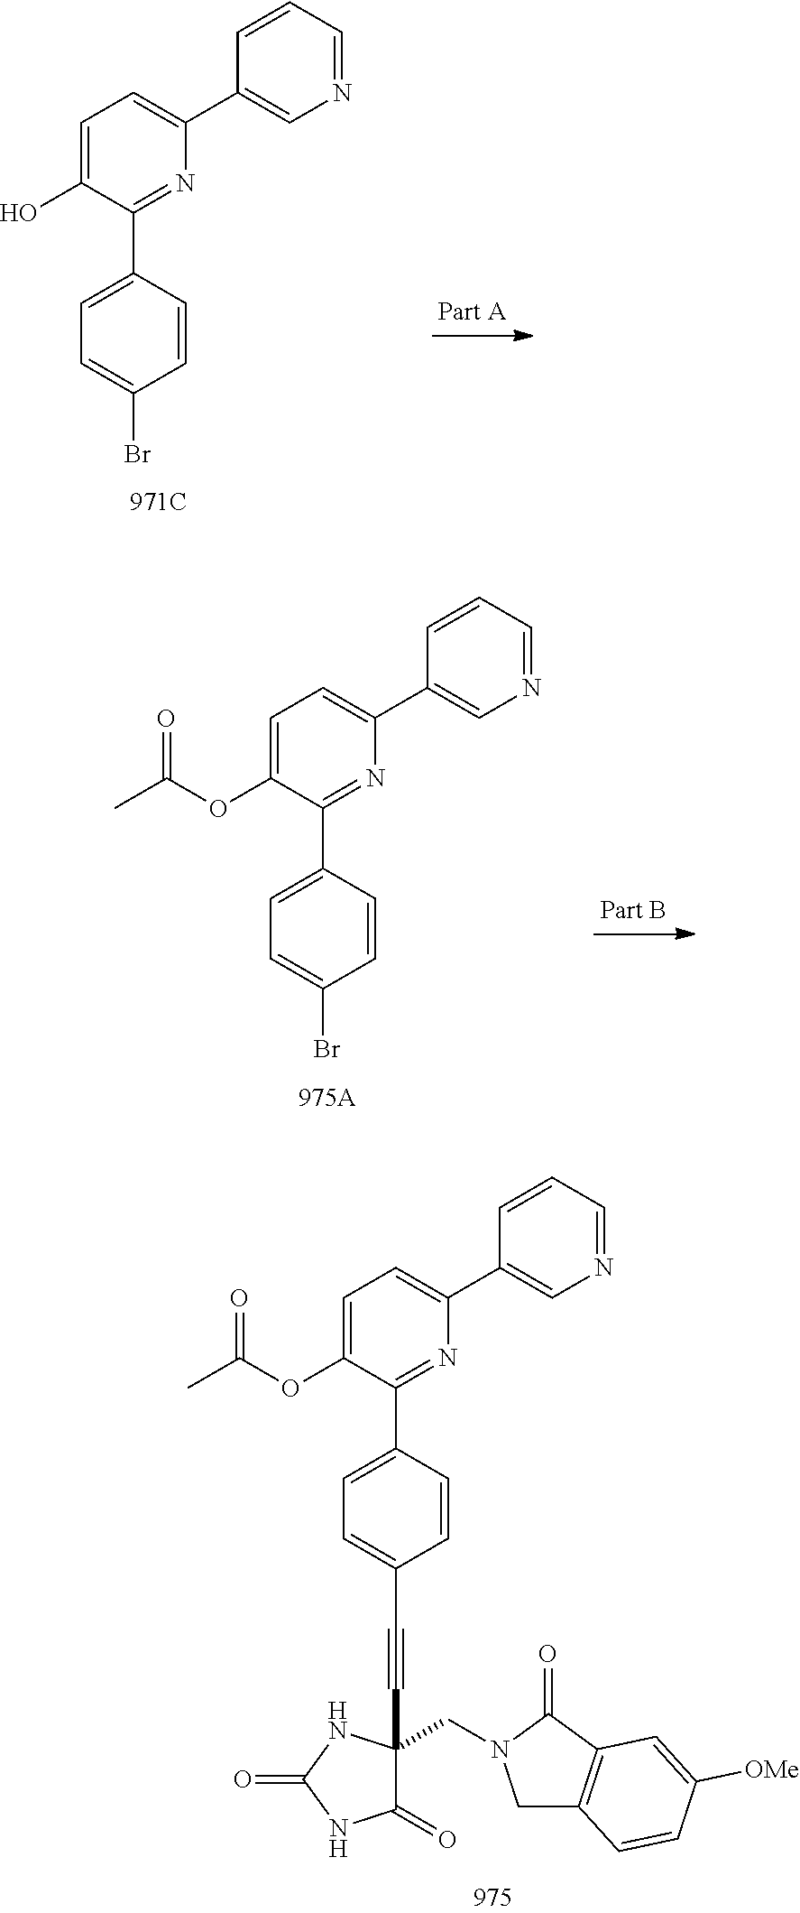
C1=C(O)C(C2=CC=C(Br)C=C2)=NC(C2=CN=CC=C2)=C1.C1=CC(C#CC2(CN3CC4=C(C3=O)C=C([OMe])C=C4)C(=O)NC(=O)N2)=CC=C1C1=NC(C2=CN=CC=C2)=CC=C1OC(C)=O.C1=C(OC(C)=O)C(C2=CC=C(Br)C=C2)=NC(C2=CN=CC=C2)=C1
